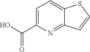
C1=C(C(O)=O)N=C2C(=C1)SC=C2
